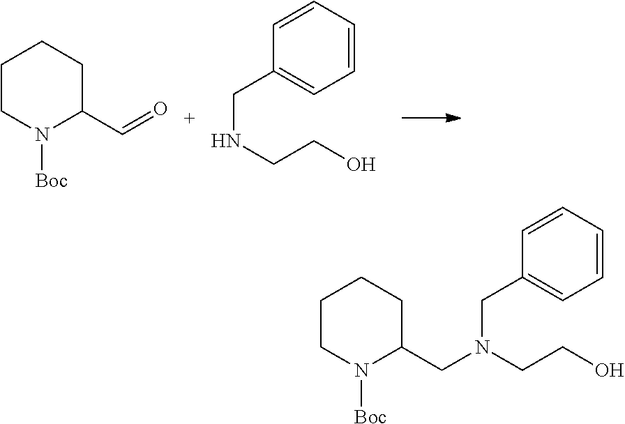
C1CN([Boc])C(C=O)CC1.C1=CC=CC(CNCCO)=C1.C1CN([Boc])C(CN(CC2=CC=CC=C2)CCO)CC1
